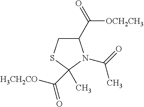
[OCH2CH3]C(C1CSC(C)(C([H3CH2CO])=O)N1C(=O)C)=O
